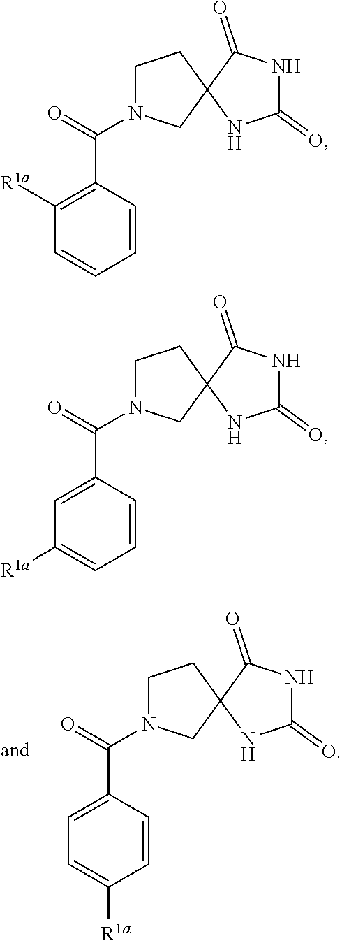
C1=C([R1a])C=CC(C(=O)N2CCC3(C2)C(=O)NC(=O)N3)=C1.C1=CC=CC(C(=O)N2CCC3(C2)C(=O)NC(=O)N3)=C1[R1a].C1([R1a])=CC=CC(C(=O)N2CCC3(C2)C(=O)NC(=O)N3)=C1
